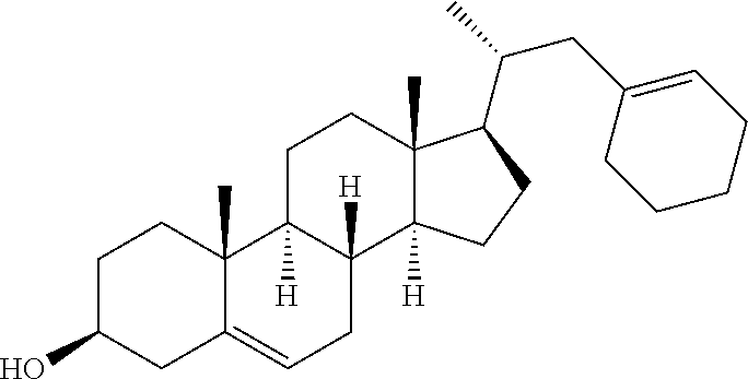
C1C(O)CC2=CCC3([H])C([H])(C2(C)C1)CCC1(C)C3([H])CCC1C(CC1=CCCCC1)C
